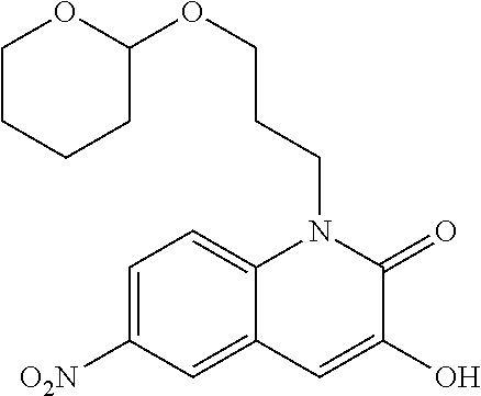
C1=C([O2N])C=C2C(=C1)N(CCCOC1OCCCC1)C(=O)C(O)=C2
